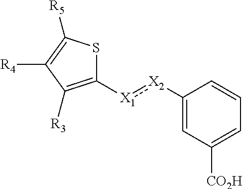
C1([X2]:[X1]C2=C([R3])C([R4])=C([R5])S2)=CC([CO2H])=CC=C1
